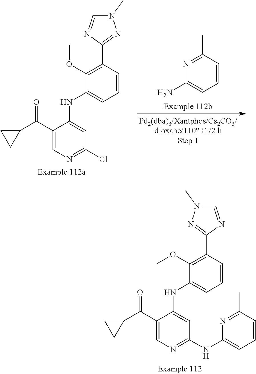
C1(OC)=C(C2=NN(C)C=N2)C=CC=C1NC1=CC(NC2=CC=CC(C)=N2)=NC=C1C(C1CC1)=O.C1(OC)=C(C2=NN(C)C=N2)C=CC=C1NC1=CC(Cl)=NC=C1C(C1CC1)=O.N1=C(C)C=CC=C1N
